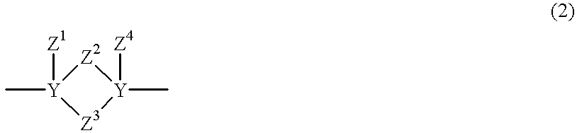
[Z2]1[Y](C)([Z1])[Z3][Y]1(C)[Z4]
